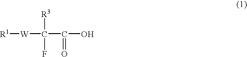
C(C(O)=O)([R3])(F)[W][R1]
